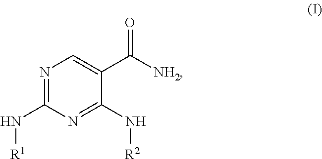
N1=C(N[R1])N=C(N[R2])C(C([NH2])=O)=C1
